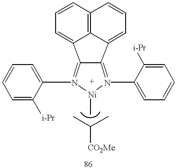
C12=N(C3=CC=CC=C3[i-Pr])[Ni](C)N(C3=CC=CC=C3[i-Pr])=C1C1=CC=CC3=C1C2=CC=C3.CC(C)[CO2Me]
